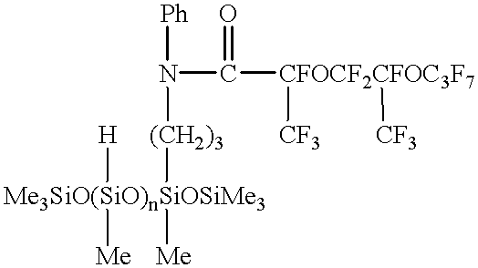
[Me3SiO(SiO)nSiOSiMe3]([H])([Me])([(CH2)3]N(C([CFOCF2CFOC3F7]([CF3])[CF3])=O)[Ph])[Me]
